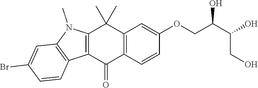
C12=C(C(=O)C3=C(C1(C)C)C=C(OCC(C(O)CO)O)C=C3)C1=C(N2C)C=C(Br)C=C1
